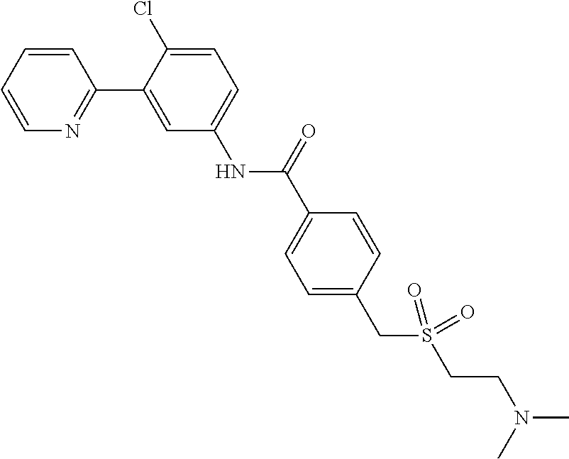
C1=CC=CN=C1C1=CC(NC(C2=CC=C(CS(CCN(C)C)(=O)=O)C=C2)=O)=CC=C1Cl
